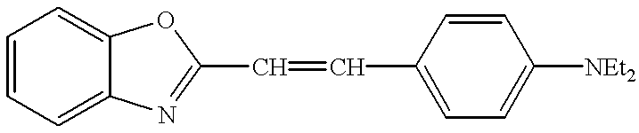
C1=CC=C2C(=C1)OC(C=CC1=CC=C([NEt2])C=C1)=N2
